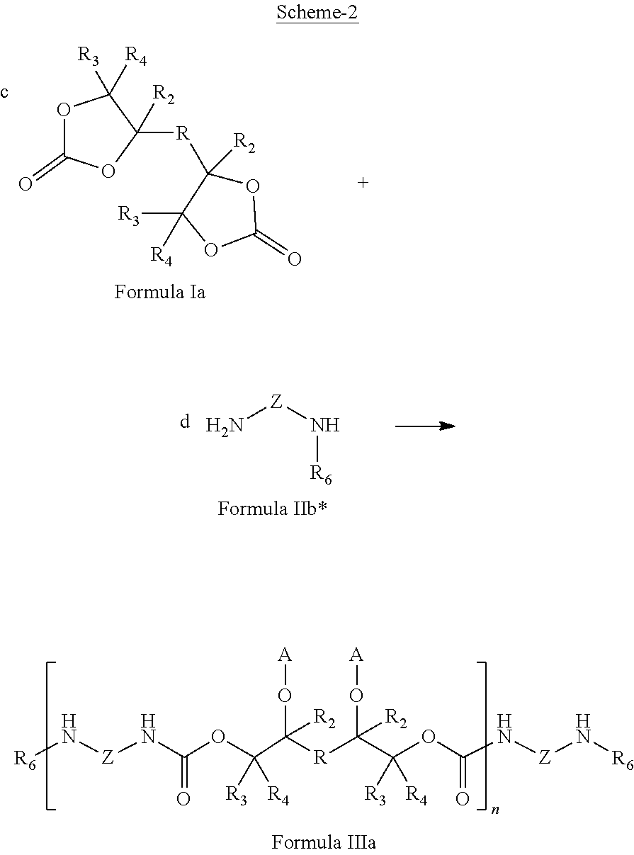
O1C(=O)OC([R2])([R]C2([R2])OC(=O)OC2([R3])[R4])C1([R4])[R3].N[Z]N[R6].[R6]N[Z]NC(OC(C([R]C(C(OC(N[Z]N[R6])=O)([R3])[R4])(O[A])[R2])(O[A])[R2])([R3])[R4])=O
